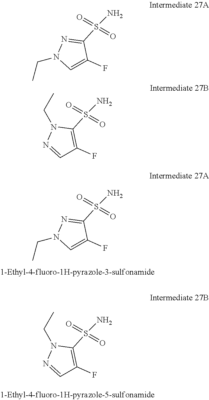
C1=C(F)C(S(N)(=O)=O)=NN1CC.C1=NN(CC)C(S(N)(=O)=O)=C1F.C1=C(F)C(S(N)(=O)=O)=NN1CC.C1=NN(CC)C(S(N)(=O)=O)=C1F
